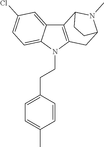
C12=CC(Cl)=CC=C1N(CCC1=CC=C(C)C=C1)C1=C2C2N(C)C(C1)CC2
